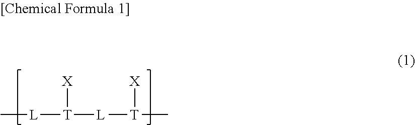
C[L][T]([X])[L][T]([X])C
